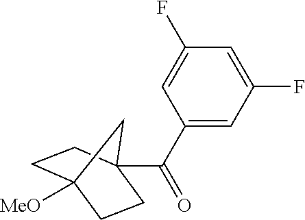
[MeO]C12CCC(C(C3=CC(F)=CC(F)=C3)=O)(CC1)C2
